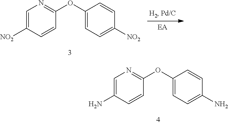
C1=C([NO2])C=CC(OC2=CC=C([NO2])C=C2)=N1.C1=C(N)C=CC(OC2=CC=C(N)C=C2)=N1
